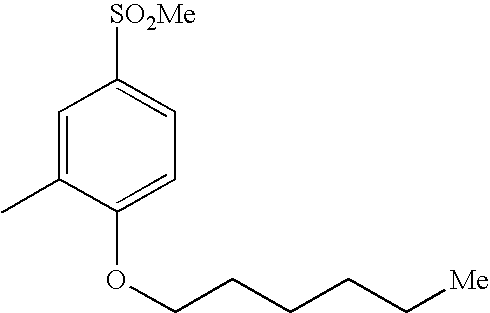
C1=C(C)C(OCCCCC[Me])=CC=C1[SO2Me]
